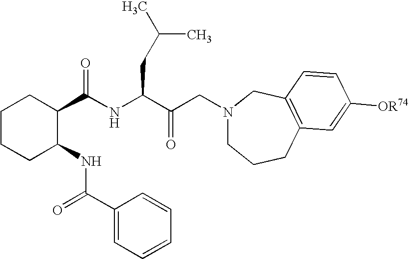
C(NC(C(CN1CCCC2=C(C1)C=CC([OR74])=C2)=O)CC(C)C)(C1CCCCC1NC(C1=CC=CC=C1)=O)=O
